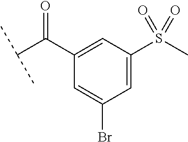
C(C(C1=CC(S(C)(=O)=O)=CC(Br)=C1)=O)(C)C
